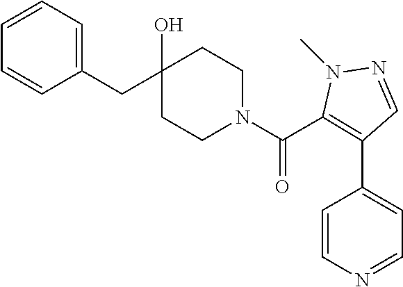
C1(CC2(O)CCN(C(=O)C3=C(C4=CC=NC=C4)C=NN3C)CC2)=CC=CC=C1
